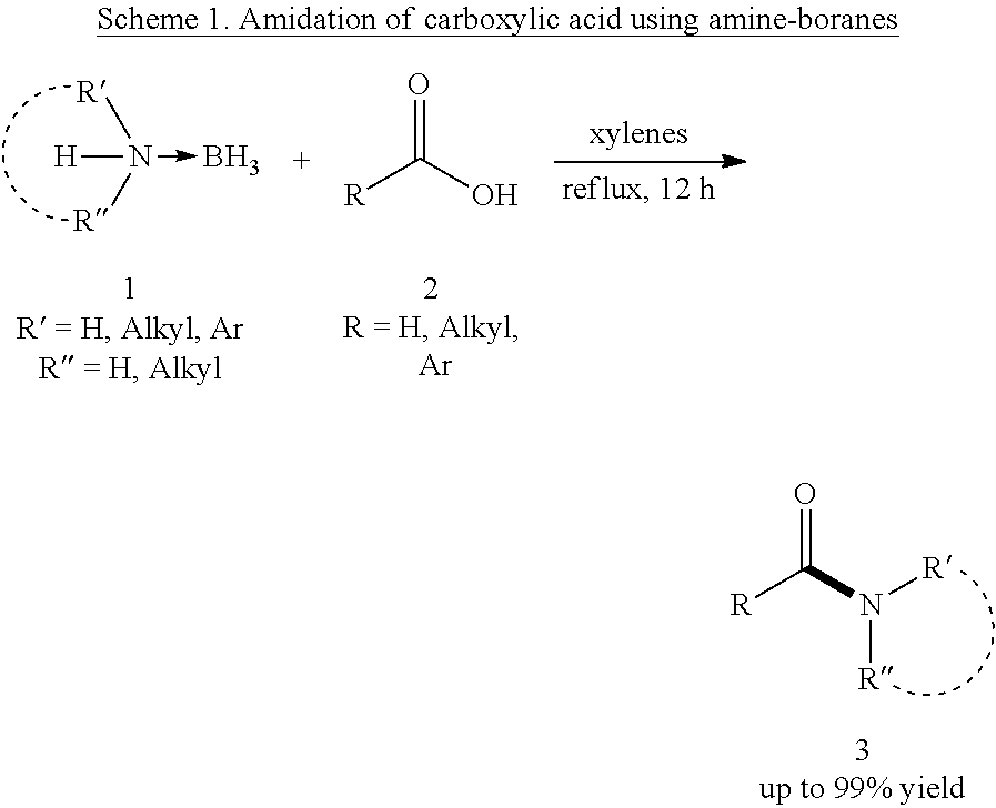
[H]N(->B)([R])[R].[R]C(O)=O.[R]C(N([R])[R])=O
